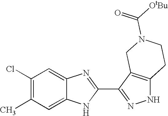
C1(Cl)=C(C)C=C2C(=C1)N=C(C1=NNC3=C1CN(C([OtBu])=O)CC3)N2
